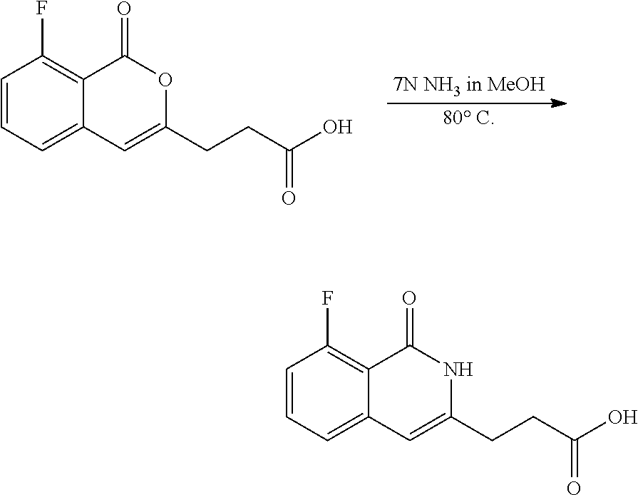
C1(CCC(O)=O)=CC2=CC=CC(F)=C2C(=O)O1.C(C(=O)O)CC1=CC2=CC=CC(F)=C2C(=O)N1
